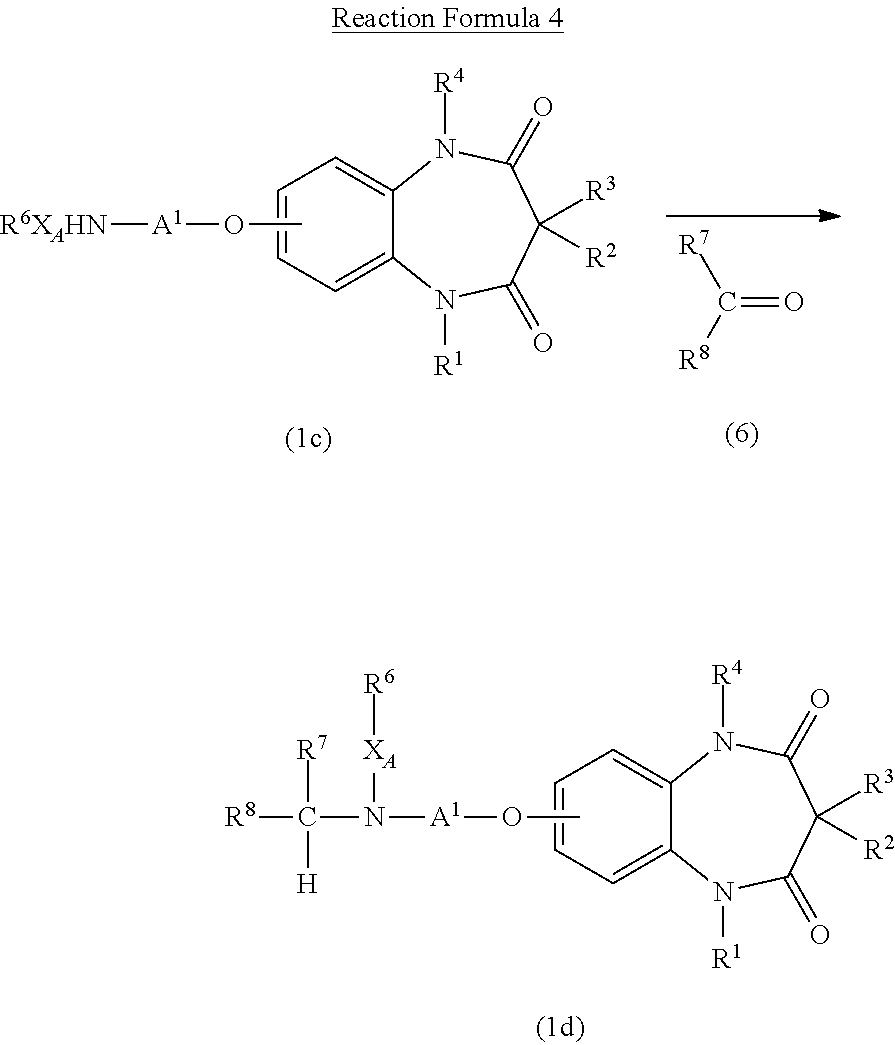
C1=CC=C2C(=C1)N([R4])C(=O)C([R3])([R2])C(=O)N2[R1].CO[A1][R6XAHN].[R7]C([R8])=O.C1=CC=C2C(=C1)N([R4])C(=O)C([R3])([R2])C(=O)N2[R1].CO[A1]N(C([R7])([H])[R8])[XA][R6]
